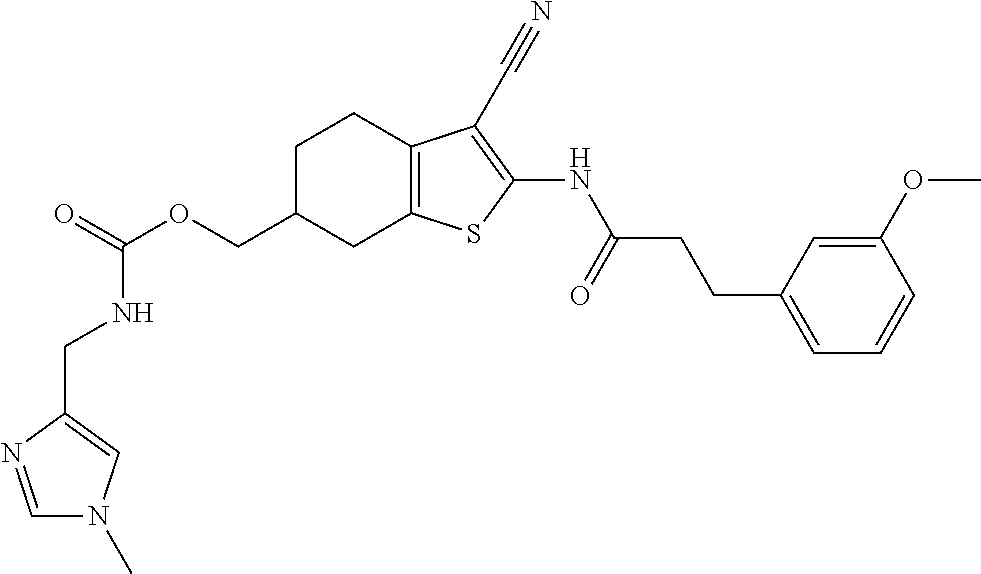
C(OCC1CC2=C(CC1)C(C#N)=C(NC(CCC1=CC=CC(OC)=C1)=O)S2)(=O)NCC1=CN(C)C=N1
